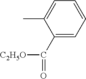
C1(C([C2H5O])=O)=CC=CC=C1C
